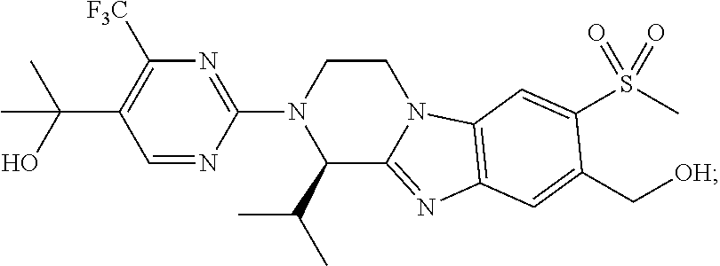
N1(C2=NC([F3C])=C(C(O)(C)C)C=N2)C(C(C)C)C2=NC3=C(N2CC1)C=C(S(C)(=O)=O)C(C[OH])=C3
